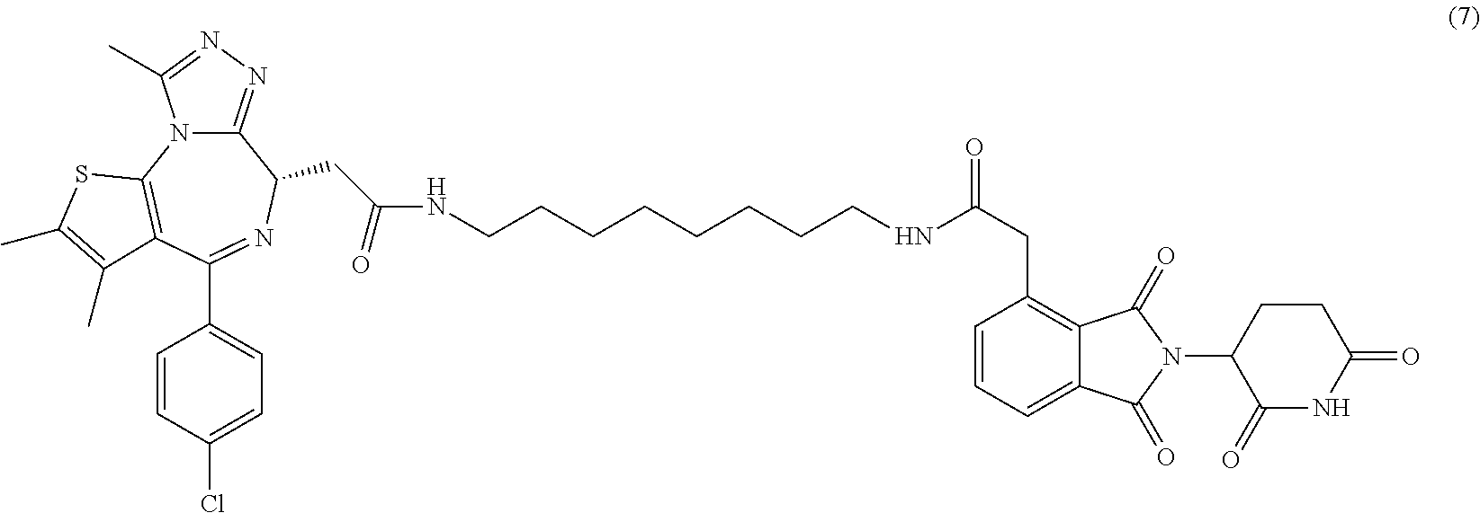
C12=NN=C(C)N1C1=C(C(C3=CC=C(Cl)C=C3)=NC2CC(NCCCCCCCCNC(=O)CC2=C3C(=CC=C2)C(=O)N(C2C(=O)NC(=O)CC2)C3=O)=O)C(C)=C(C)S1
